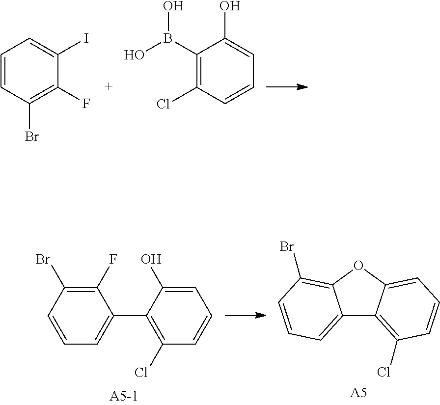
C1=CC(Br)=C(F)C(I)=C1.C1(B(O)O)=C(Cl)C=CC=C1O.C1(F)=C(Br)C=CC=C1C1=C(Cl)C=CC=C1O.C12=CC=CC(Br)=C1OC1=CC=CC(Cl)=C21.[A5]
